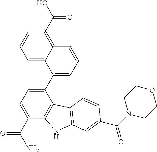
C1=C2C(=C(C(O)=O)C=C1)C=CC=C2C1=CC=C(C(N)=O)C2=C1C1=C(N2)C=C(C(N2CCOCC2)=O)C=C1
